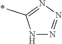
N1N=NN=C1C
